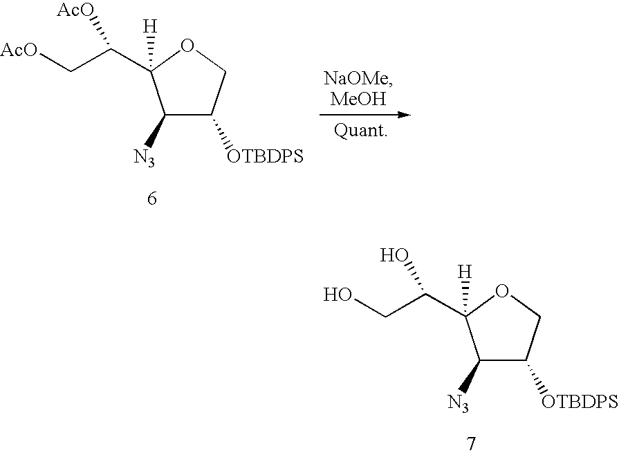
C1([N3])C([OTBDPS])COC1([H])C(CO)O.C1([N3])C([OTBDPS])COC1([H])C(C[AcO])[AcO]
